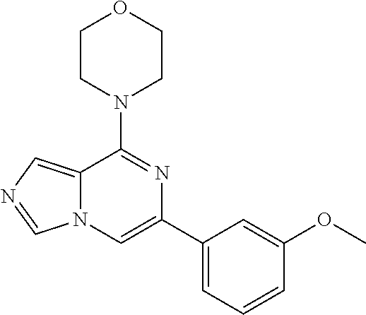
C1(C2=CN3C(=CN=C3)C(N3CCOCC3)=N2)=CC=CC(OC)=C1
